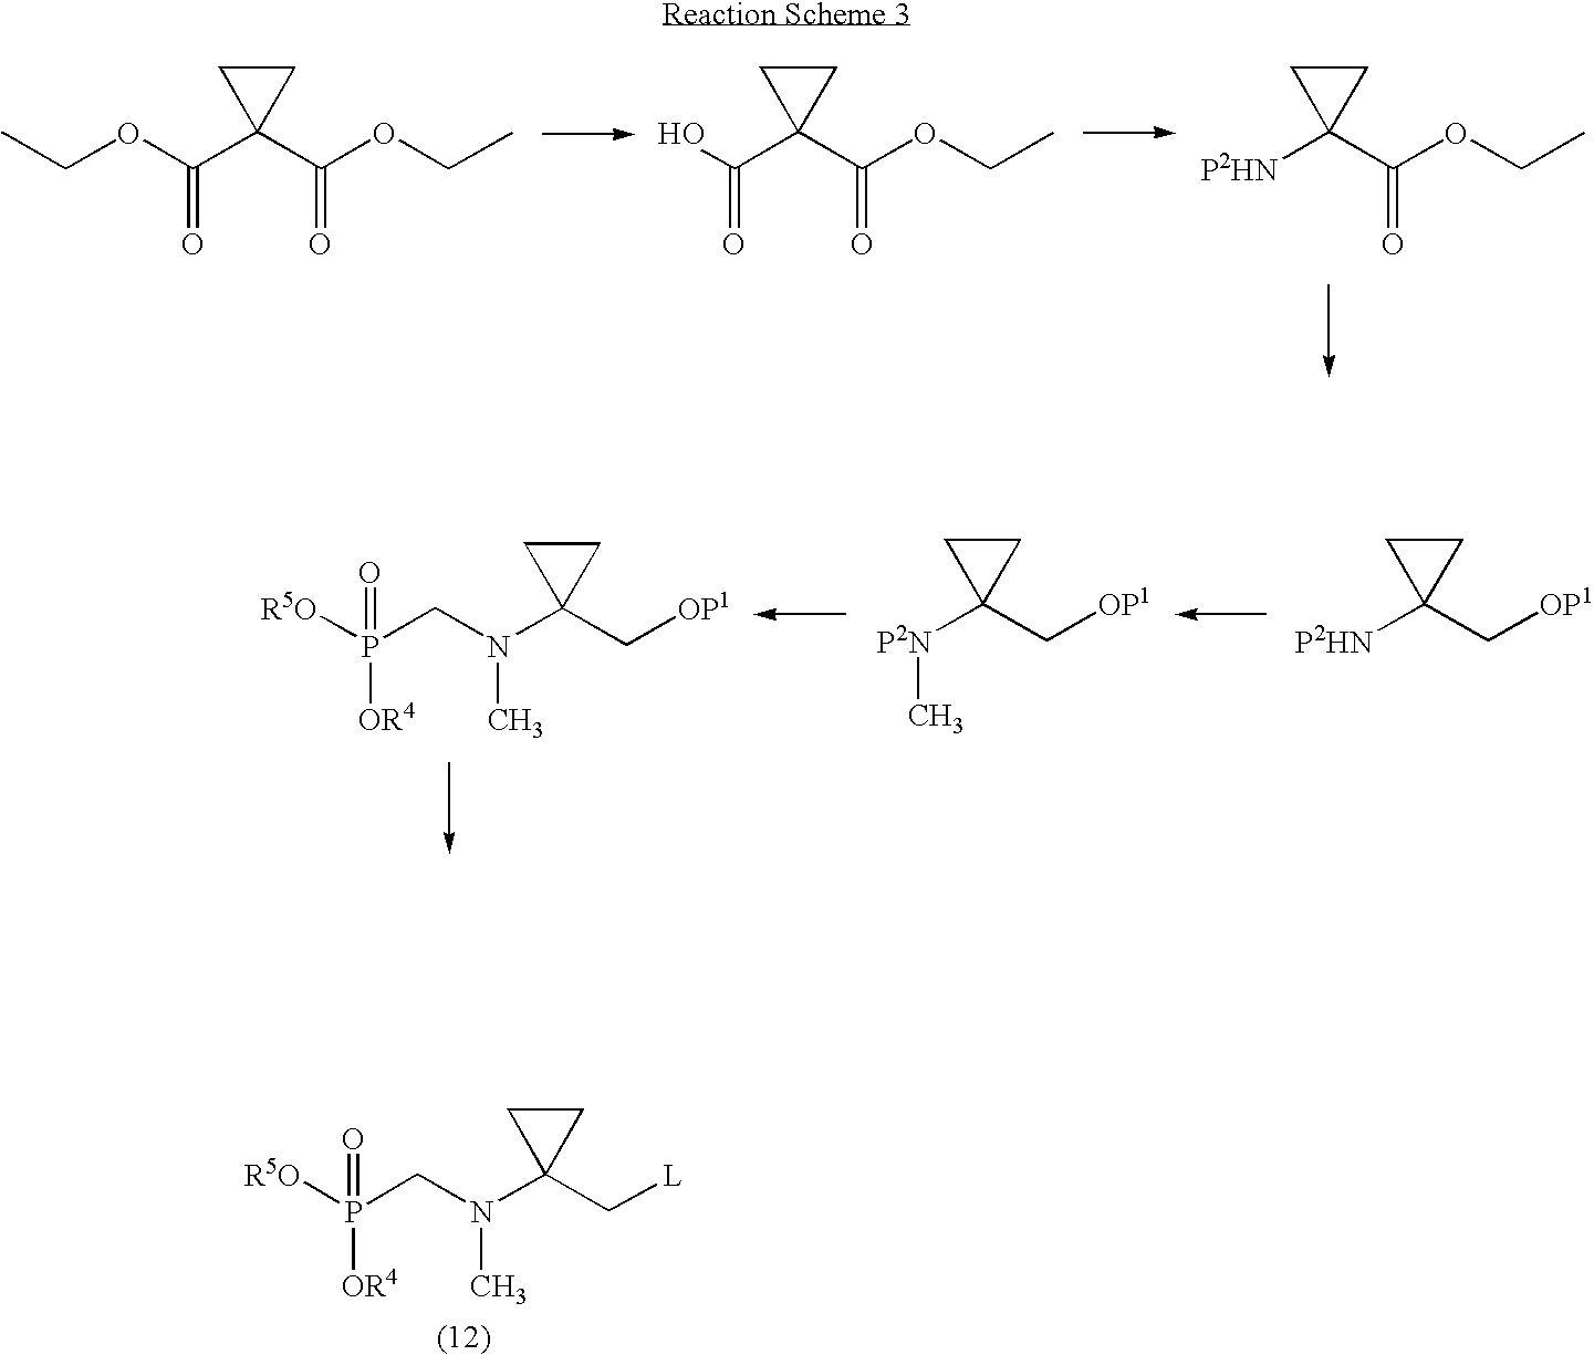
[R5O]P(CN(C1(C[L])CC1)C)(=O)[OR4].CCOC(C1(C(OCC)=O)CC1)=O.OC(C1(C(OCC)=O)CC1)=O.[P2HN]C1(C(OCC)=O)CC1.[P2HN]C1(C[OP1])CC1.[P2N](C1(C[OP1])CC1)C.[R5O]P(CN(C1(C[OP1])CC1)C)(=O)[OR4]
